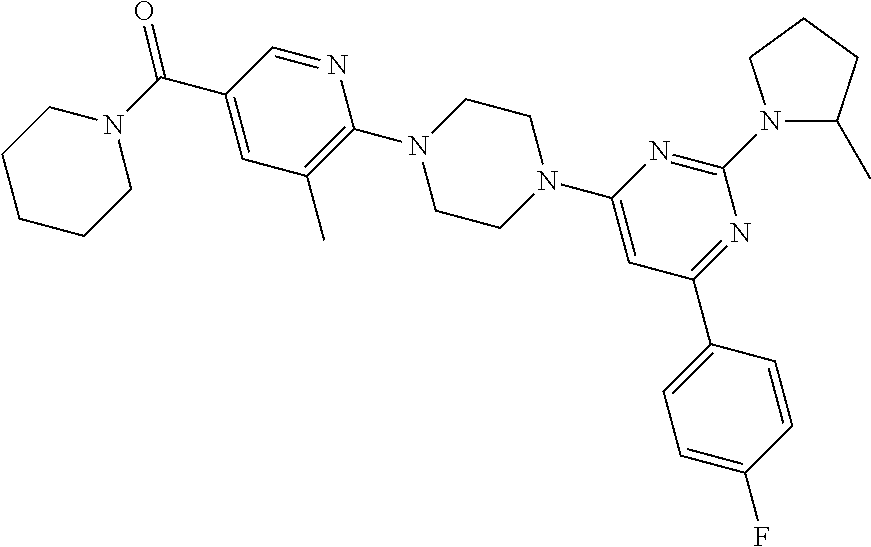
O=C(C1=CC(C)=C(N2CCN(C3=CC(C4=CC=C(F)C=C4)=NC(N4C(C)CCC4)=N3)CC2)N=C1)N1CCCCC1
